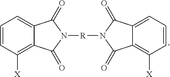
C1=CC([X])=C2C(=C1)C(=O)N([R]N1C(=O)C3=C([X])C=CC=C3C1=O)C2=O
